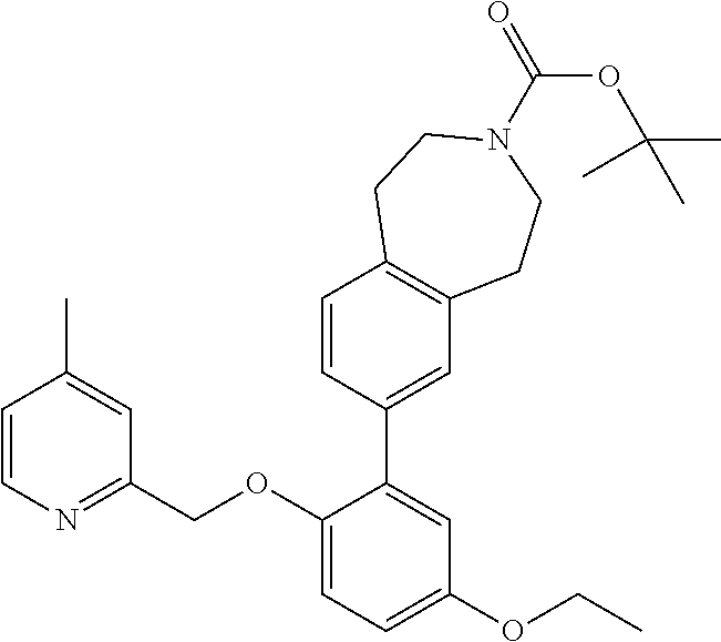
C1=CN=C(COC2=CC=C(OCC)C=C2C2=CC3=C(C=C2)CCN(C(=O)OC(C)(C)C)CC3)C=C1C
